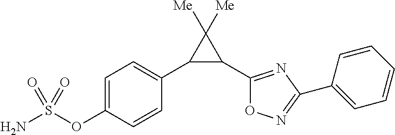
C1=C(OS(N)(=O)=O)C=CC(C2C(C3=NC(C4=CC=CC=C4)=NO3)C2([Me])[Me])=C1
